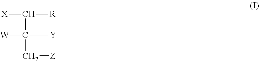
[X]C([R])C([Y])(C[Z])[W]
